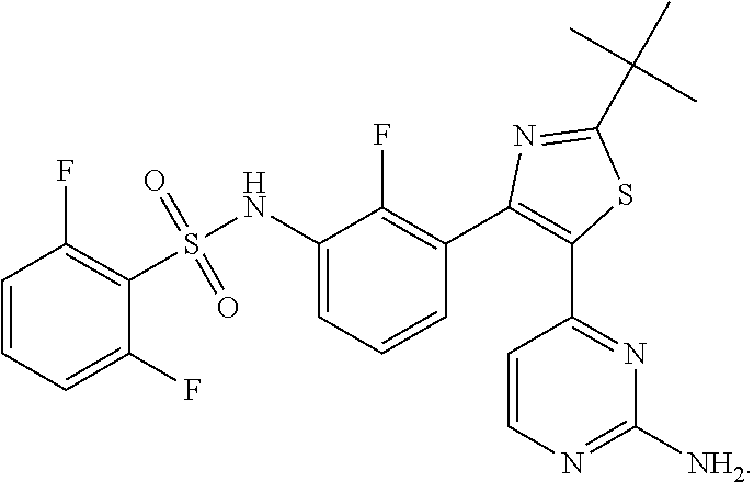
C1(NS(C2=C(F)C=CC=C2F)(=O)=O)=CC=CC(C2=C(C3=NC([NH2])=NC=C3)SC(C(C)(C)C)=N2)=C1F
